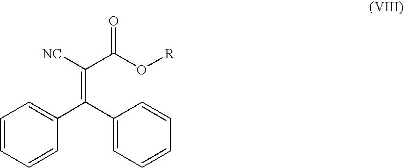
C1=CC=CC(C(C2=CC=CC=C2)=C([NC])C(O[R])=O)=C1
